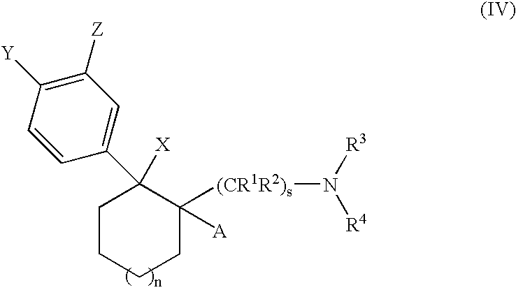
C1CCCC([(CR1R2)s]N([R3])[R4])([A])C1([X])C1=CC([Z])=C([Y])C=C1
